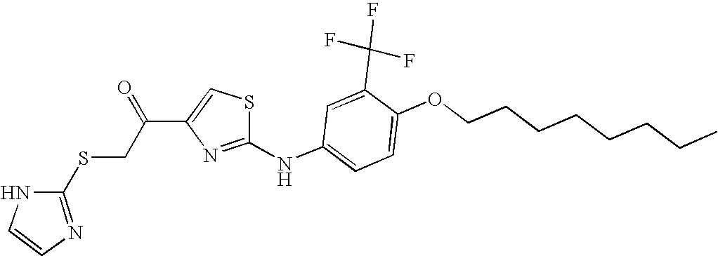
C1(C(F)(F)F)=CC(NC2=NC(C(CSC3=NC=CN3)=O)=CS2)=CC=C1OCCCCCCCC
